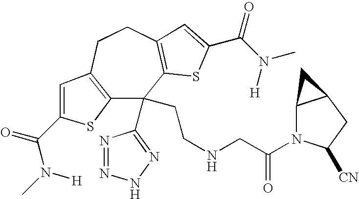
C12=C(CCC3=C(C1(C1=NNN=N1)CCNCC(=O)N1C4C(CC1[CN])C4)SC(C(N([H])C)=O)=C3)C=C(C(=O)N(C)[H])S2
